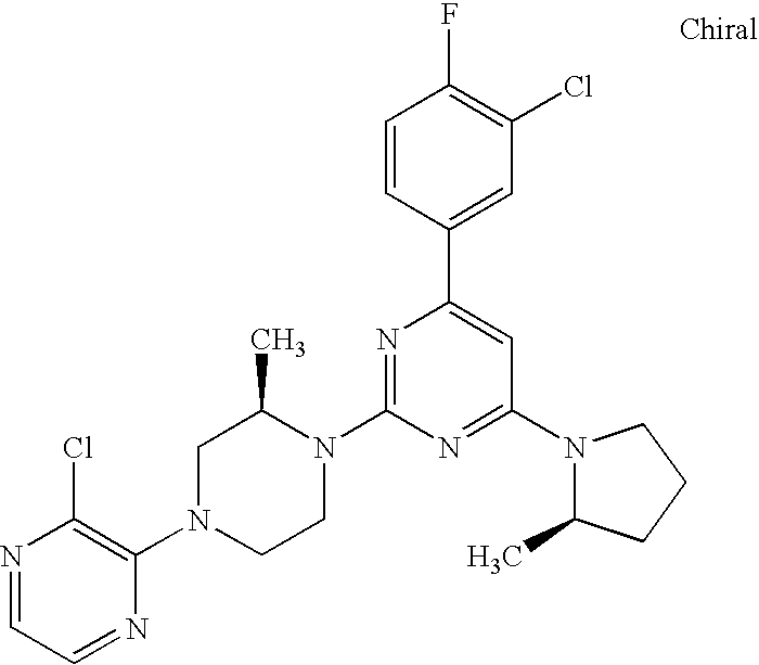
N1=CC=NC(N2CCN(C3=NC(C4=CC(Cl)=C(F)C=C4)=CC(N4C(C)CCC4)=N3)C(C)C2)=C1Cl
